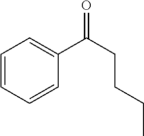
C1=CC=CC(C(CCCC)=O)=C1
